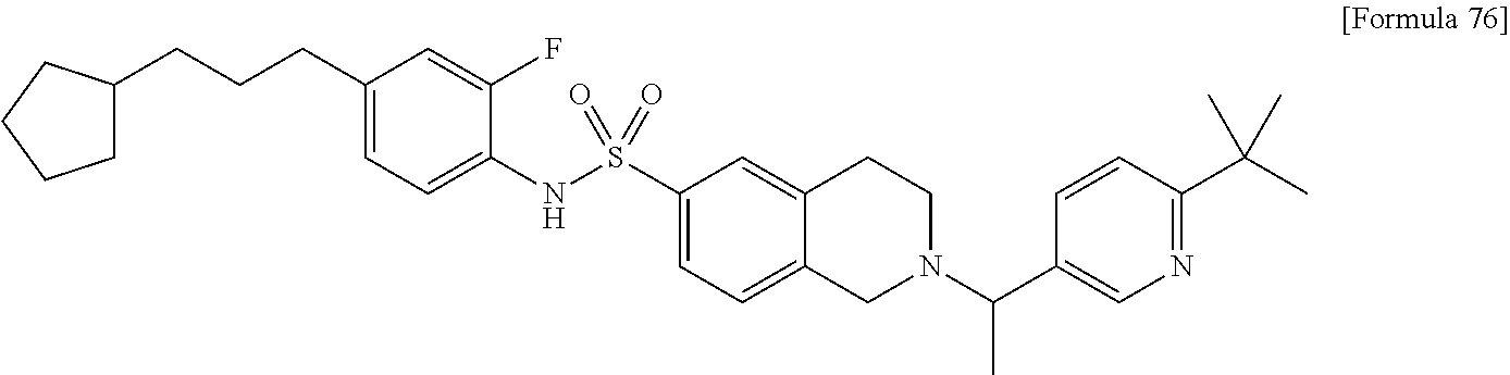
C1(CCCC2CCCC2)=CC=C(NS(C2=CC=C3C(=C2)CCN(C(C2=CN=C(C(C)(C)C)C=C2)C)C3)(=O)=O)C(F)=C1
